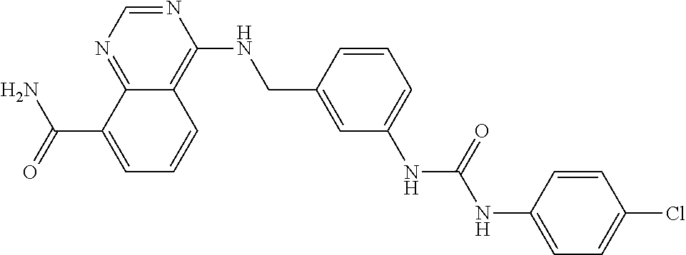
C(C1=CC=CC2=C(NCC3=CC(NC(=O)NC4=CC=C(Cl)C=C4)=CC=C3)N=CN=C12)(N)=O
